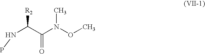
N(C(C(N(OC)C)=O)[R2])P
